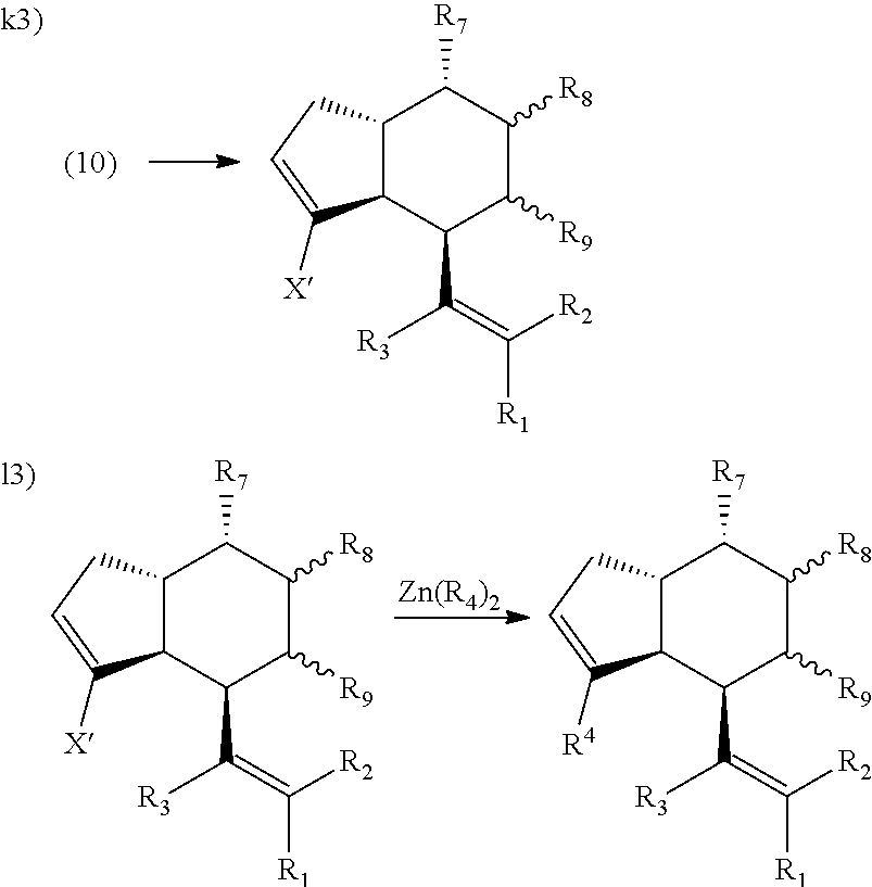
C12C(C(C(=C([R2])[R1])[R3])C([R9])C([R8])C1[R7])C([X])=CC2.[Zn(R4)2].C12C(C(C(=C([R2])[R1])[R3])C([R9])C([R8])C1[R7])C([R4])=CC2.C12C(C(C(=C([R2])[R1])[R3])C([R9])C([R8])C1[R7])C([X])=CC2
